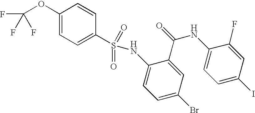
C1(OC(F)(F)F)=CC=C(S(=O)(=O)NC2=CC=C(Br)C=C2C(NC2=CC=C(I)C=C2F)=O)C=C1
